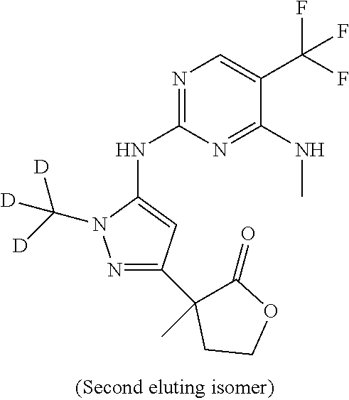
N1=C(NC2=CC(C3(C)C(=O)OCC3)=NN2C([D])([D])[D])N=C(NC)C(C(F)(F)F)=C1
